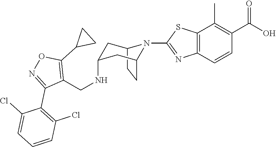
C12CCC(CC(NCC3=C(C4CC4)ON=C3C3=C(Cl)C=CC=C3Cl)C1)N2C1=NC2=C(C(C)=C(C(O)=O)C=C2)S1
